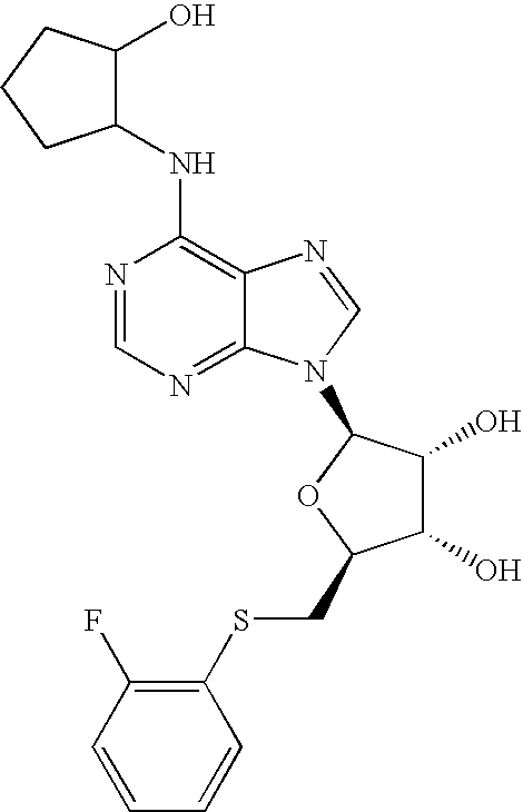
N(C1=C2C(=NC=N1)N(C1C(O)C(O)C(CSC3=C(F)C=CC=C3)O1)C=N2)C1C(O)CCC1
